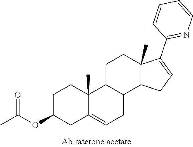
C1C(OC(=O)C)CC2=CCC3C(C2(C)C1)CCC1(C)C3CC=C1C1=NC=CC=C1
